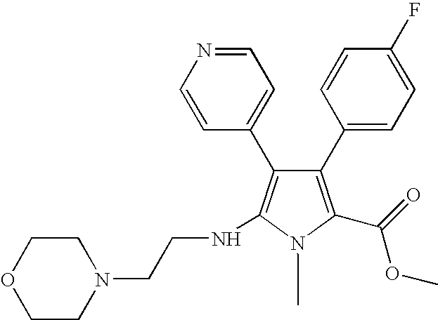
C1(C2=CC=C(F)C=C2)=C(C(=O)OC)N(C)C(NCCN2CCOCC2)=C1C1=CC=NC=C1
